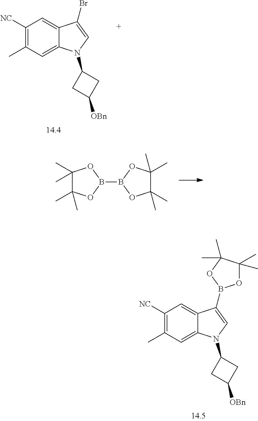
C1([NC])=C(C)C=C2C(=C1)C(B1OC(C)(C)C(C)(C)O1)=CN2C1CC([OBn])C1.C1([NC])=C(C)C=C2C(=C1)C(Br)=CN2C1CC([OBn])C1.C1(C)(C)C(C)(C)OB(B2OC(C)(C)C(C)(C)O2)O1
